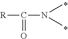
[R]C(N(C)C)=O
